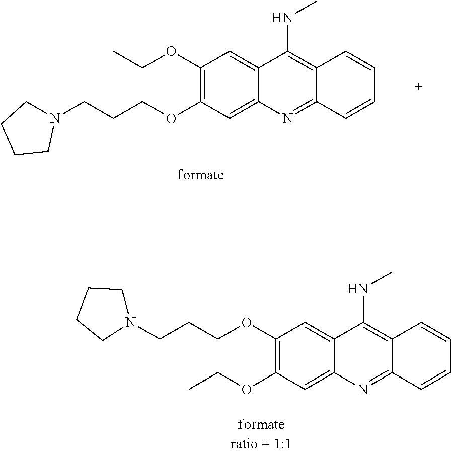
C(OC1=C(OCC)C=C2C(=C1)N=C1C(=C2NC)C=CC=C1)CCN1CCCC1.C(OC1=C(OCCCN2CCCC2)C=C2C(=C1)N=C1C(=C2NC)C=CC=C1)C
